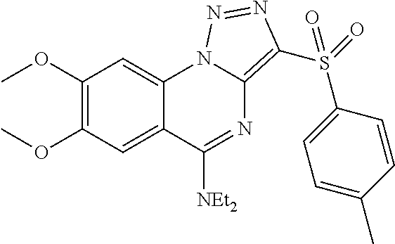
C1(OC)=C(OC)C=C2C(=C1)N1C(=C(S(=O)(C3=CC=C(C)C=C3)=O)N=N1)N=C2[NEt2]
